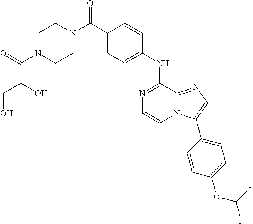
C1(C)=CC(NC2=NC=CN3C2=NC=C3C2=CC=C(OC(F)F)C=C2)=CC=C1C(N1CCN(C(=O)C(O)CO)CC1)=O
